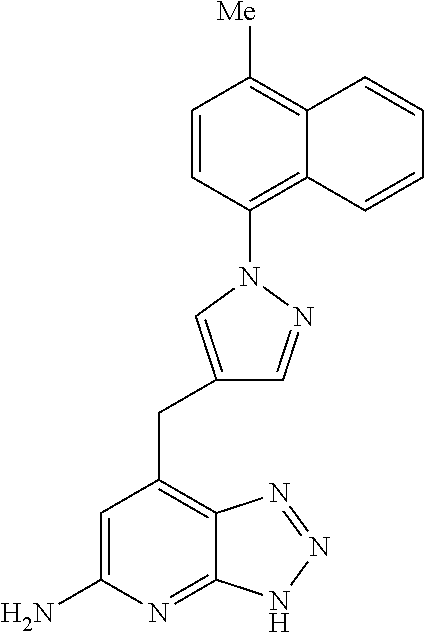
C1=C(N)N=C2C(=C1CC1=CN(C3=C4C(=C([Me])C=C3)C=CC=C4)N=C1)N=NN2
